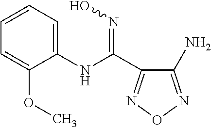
C1=CC=C(NC(C2=NON=C2N)=NO)C(OC)=C1
